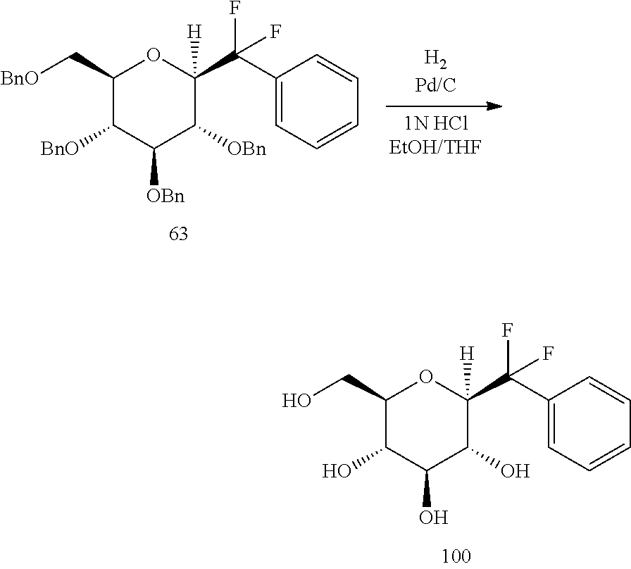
C1(C[BnO])C([BnO])C([OBn])C([OBn])C(C(C2=CC=CC=C2)(F)F)([H])O1.C1(CO)C(O)C(O)C(O)C(C(C2=CC=CC=C2)(F)F)([H])O1
